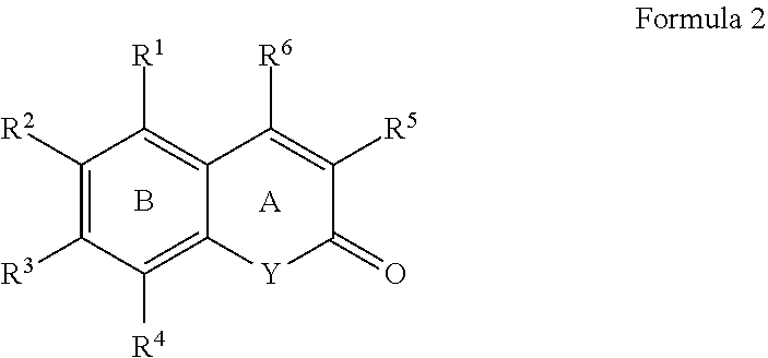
C1([R2])=C([R3])C([R4])=C2C(=C1[R1])C([R6])=C([R5])C(=O)[Y]2.B.[A]
